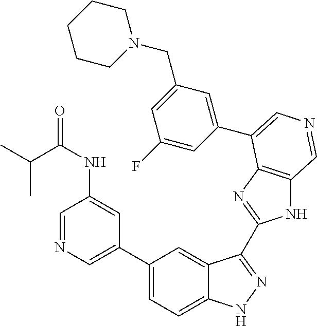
C1(C2=CN=CC(NC(=O)C(C)C)=C2)=CC=C2C(=C1)C(C1=NC3=C(N1)C=NC=C3C1=CC(CN3CCCCC3)=CC(F)=C1)=NN2
